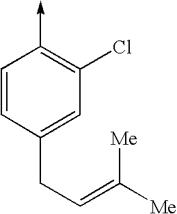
C1=CC(->C)=C(Cl)C=C1CC=C([Me])[Me]
